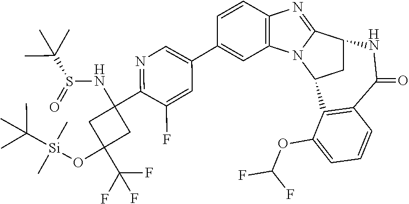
C1=CC2=C(C=C1C1=CN=C(C3(NS(=O)C(C)(C)C)CC(C(F)(F)F)(O[Si](C(C)(C)C)(C)C)C3)C(F)=C1)N1C(=N2)C2CC1C1=C(C(=O)N2)C=CC=C1OC(F)F
